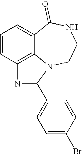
C1=CC2=C3C(=C1)C(=O)NCCN3C(C1=CC=C(Br)C=C1)=N2
